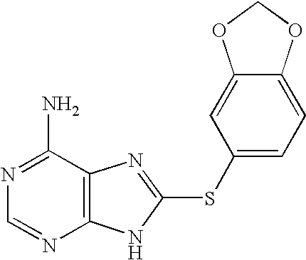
N1=C(N)C2=C(N=C1)NC(SC1=CC=C3C(=C1)OCO3)=N2
